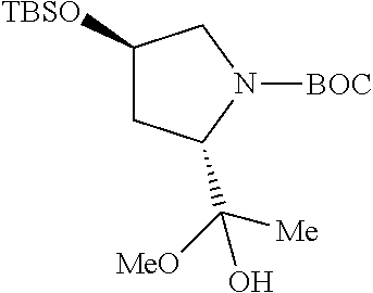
[TBSO]C1CC(C([MeO])([Me])O)N([BOC])C1
